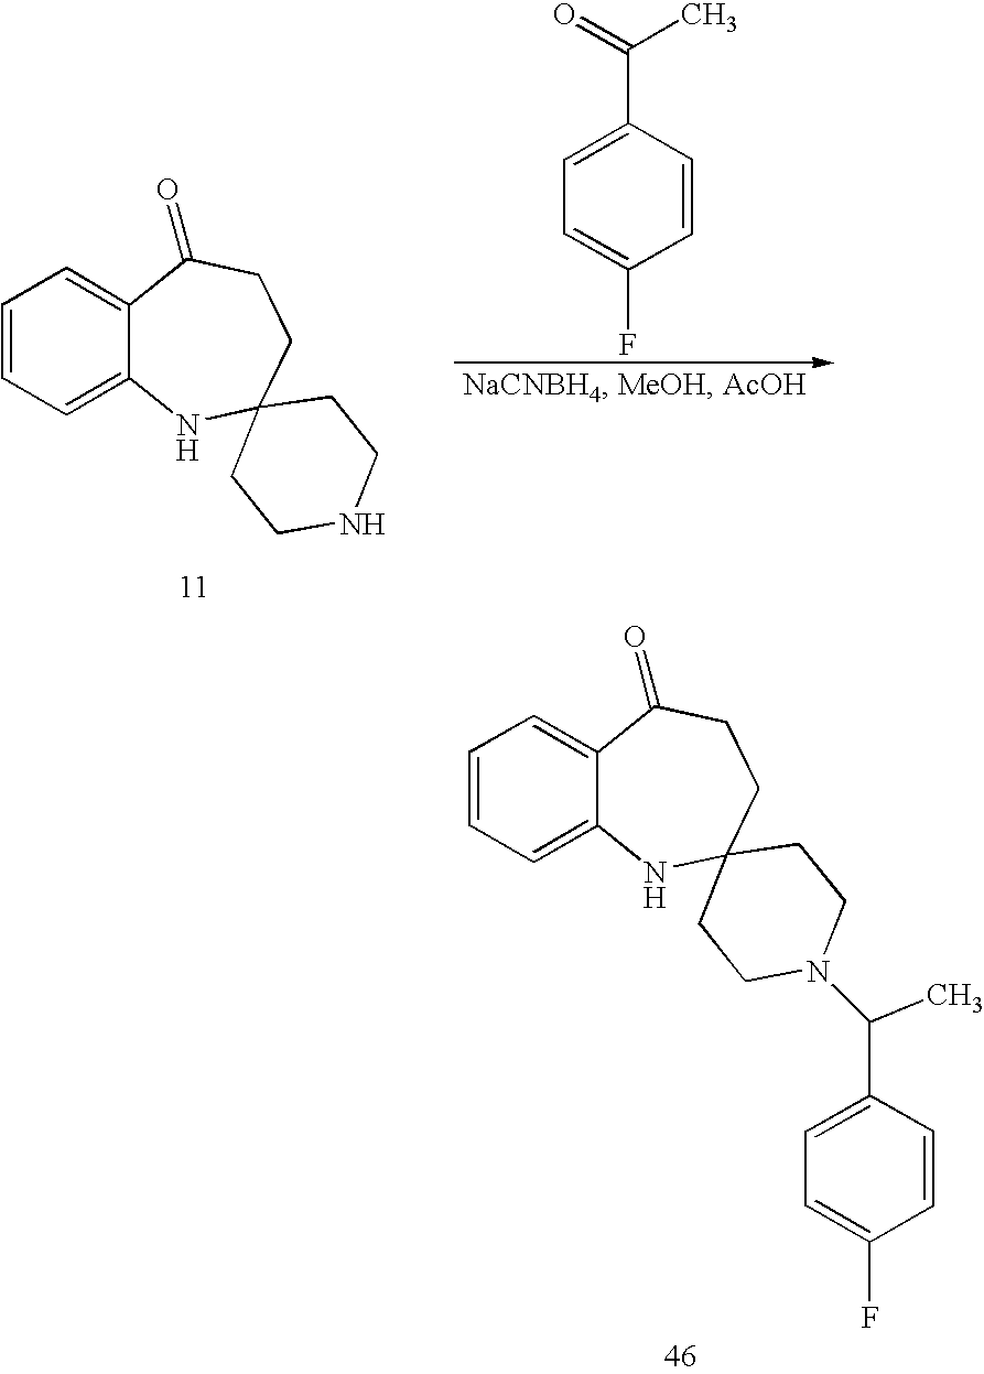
C12=CC=CC=C1C(=O)CCC1(N2)CCN(C(C2=CC=C(F)C=C2)C)CC1.C12=CC=CC=C1C(=O)CCC1(N2)CCNCC1.C1(C(C)=O)=CC=C(F)C=C1
